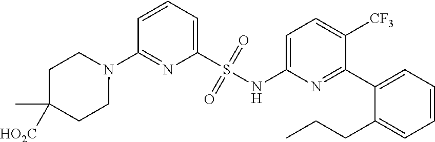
N1(C2=NC(S(NC3=CC=C([CF3])C(C4=CC=CC=C4CCC)=N3)(=O)=O)=CC=C2)CCC(C)([HO2C])CC1
